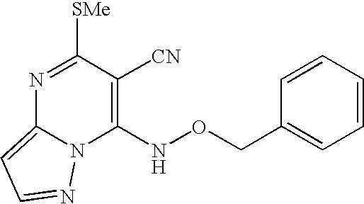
N1=C([SMe])C([CN])=C(NOCC2=CC=CC=C2)N2C1=CC=N2
